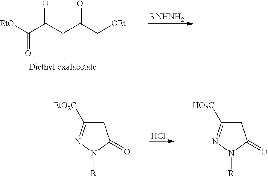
[EtO]C(C(CC(C[OEt])=O)=O)=O.[RNHNH2].Cl.C1C([EtO2C])=NN([R])C1=O.C1C([HO2C])=NN([R])C1=O
